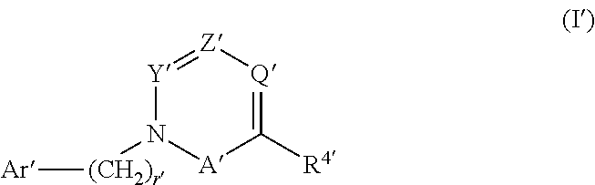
C1([R4])=[Q][Z]=[Y]N([(CH2)r][Ar])[A]1
